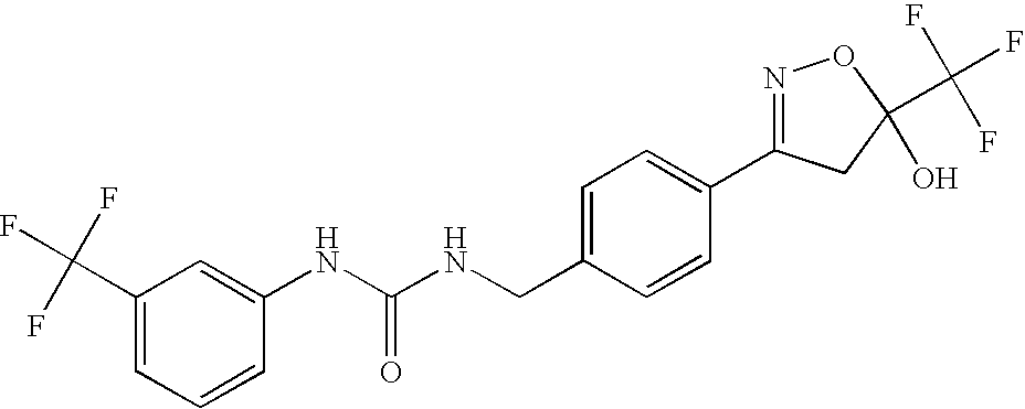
C1=CC=C(C(F)(F)F)C=C1NC(NCC1=CC=C(C2=NOC(C(F)(F)F)(O)C2)C=C1)=O
